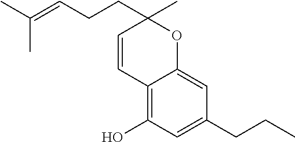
C12=C(O)C=C(CCC)C=C1OC(CCC=C(C)C)(C)C=C2
